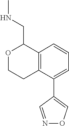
C1=CC=C(C2=CON=C2)C2=C1C(CNC)OCC2
